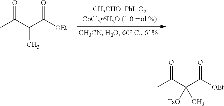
CC(C(C([OEt])=O)C)=O.CC(C(C([OEt])=O)(C)[TsO])=O
